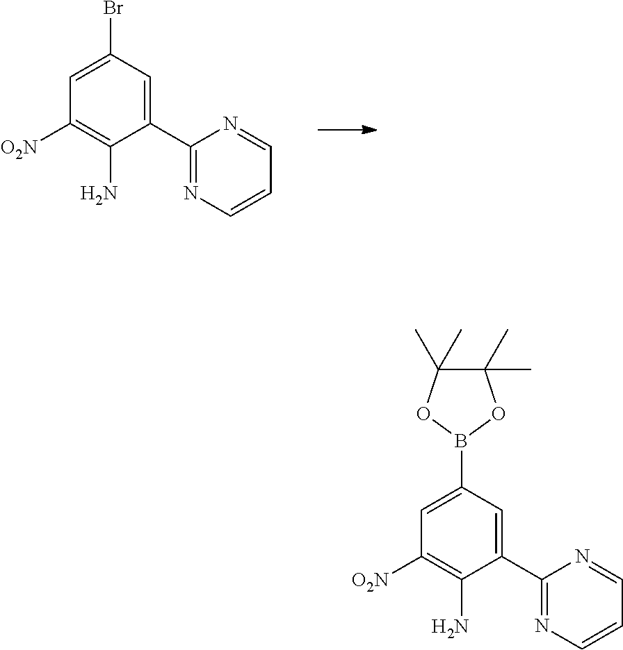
C1([O2N])=C(N)C(C2=NC=CC=N2)=CC(Br)=C1.C1([O2N])=C(N)C(C2=NC=CC=N2)=CC(B2OC(C)(C)C(C)(C)O2)=C1
